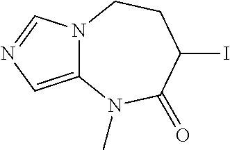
N12C(=CN=C1)N(C)C(=O)C(I)CC2
